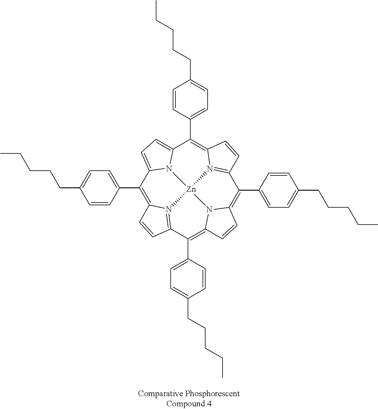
C1(C2=CC=C(CCCCC)C=C2)=C2N3=C(C(C4=CC=C(CCCCC)C=C4)=C4N5C(=C(C6=CC=C(CCCCC)C=C6)C6=N7C(=C(C8=CC=C(CCCCC)C=C8)C8=CC=C1N8[Zn]753)C=C6)C=C4)C=C2
